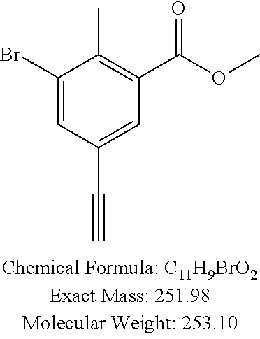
C1(Br)=CC(C#C)=CC(C(OC)=O)=C1C
